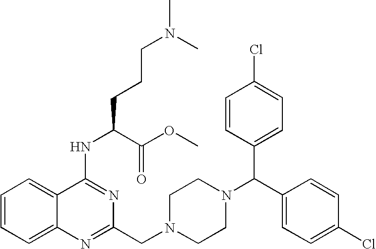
C1(NC(CCCN(C)C)C(OC)=O)=NC(CN2CCN(C(C3=CC=C(Cl)C=C3)C3=CC=C(Cl)C=C3)CC2)=NC2=CC=CC=C12
